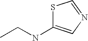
CCNC1=CN=CS1
